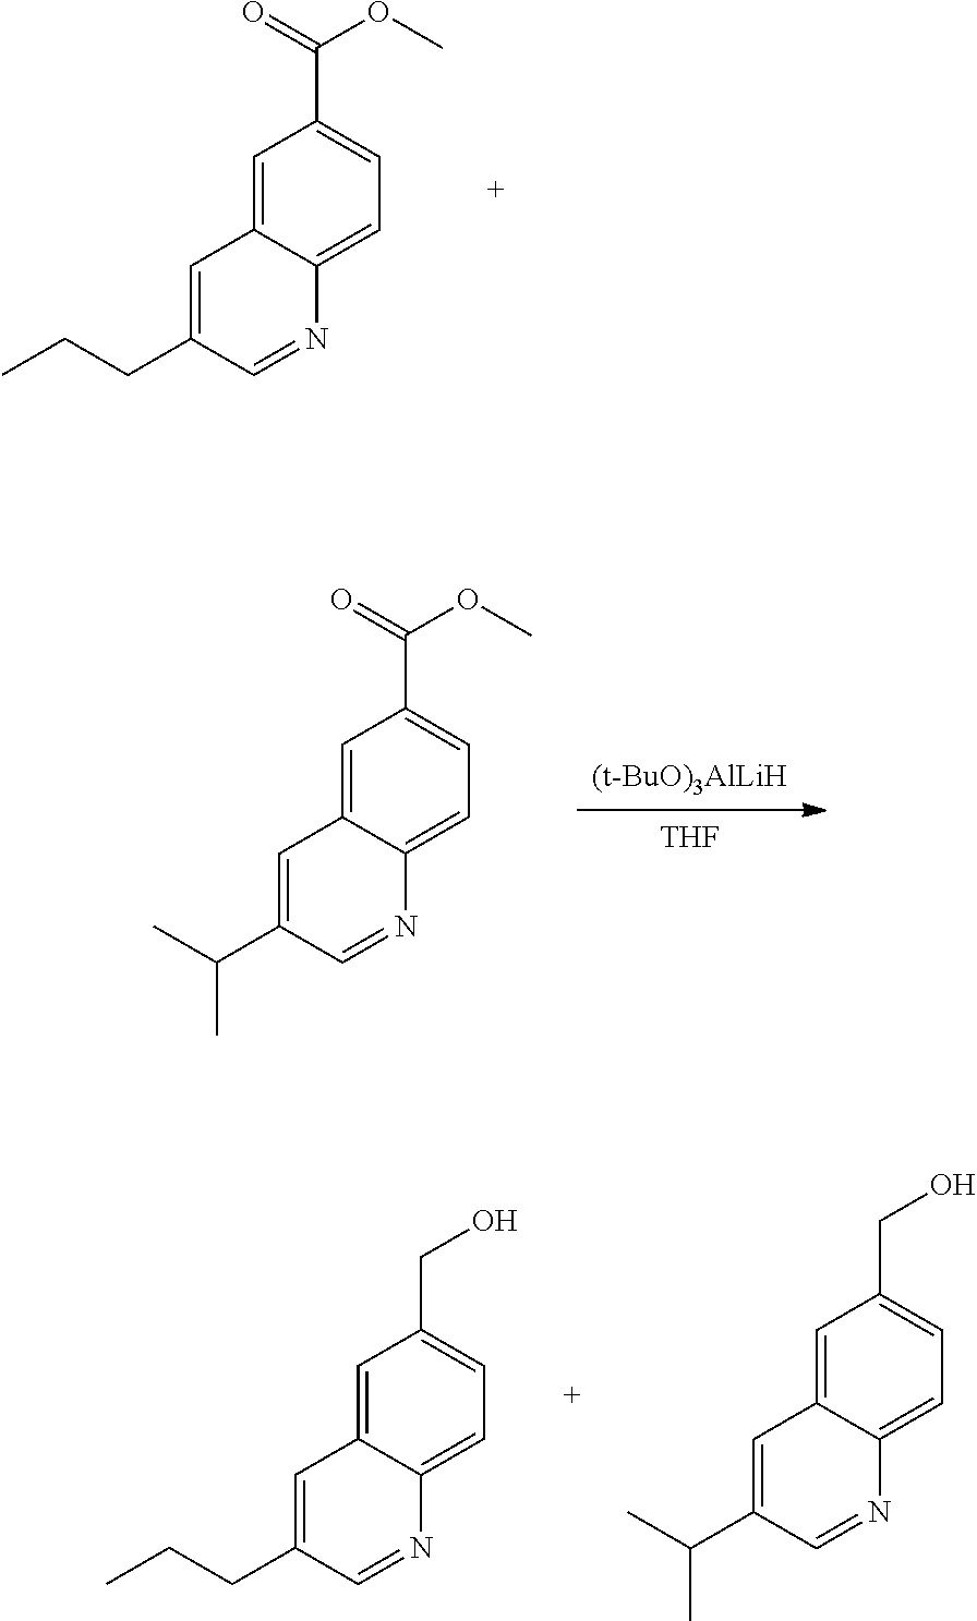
C(OC)(C1=CC=C2C(=C1)C=C(CCC)C=N2)=O.[(t-BuO)3AlLiH].[THF].C(OC)(C1=CC=C2C(=C1)C=C(C(C)C)C=N2)=O.C(O)C1=CC=C2C(=C1)C=C(CCC)C=N2.C(O)C1=CC=C2C(=C1)C=C(C(C)C)C=N2
